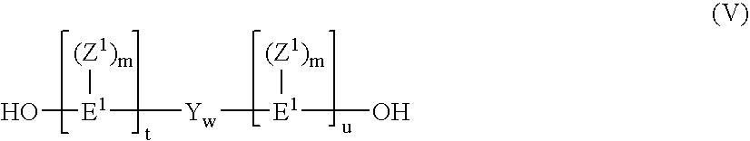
O[E1]([(Z1)m])[Yw][E1]([(Z1)m])O
